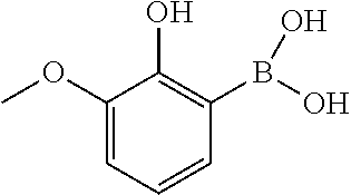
C1(OC)=CC=CC(B(O)O)=C1O
